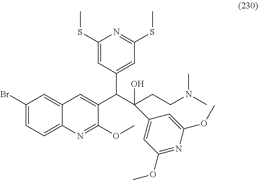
C1(Br)=CC=C2C(=C1)C=C(C(C(CCN(C)C)(O)C1=CC(OC)=NC(OC)=C1)C1=CC(SC)=NC(SC)=C1)C(OC)=N2
